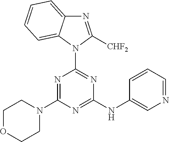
N1=C(N2CCOCC2)N=C(NC2=CN=CC=C2)N=C1N1C([CHF2])=NC2=CC=CC=C12
